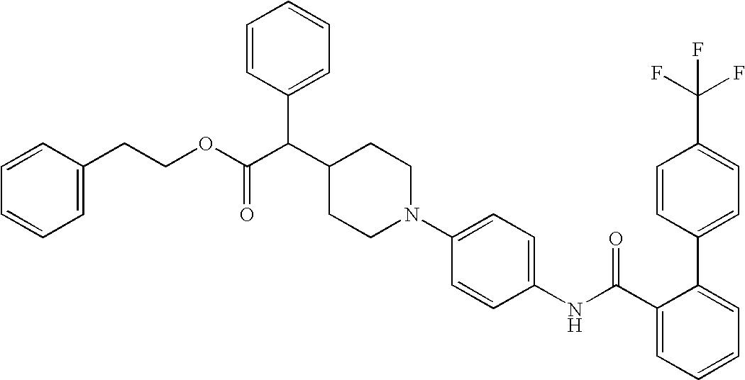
C1=C(C(F)(F)F)C=CC(C2=CC=CC=C2C(NC2=CC=C(N3CCC(C(C4=CC=CC=C4)C(OCCC4=CC=CC=C4)=O)CC3)C=C2)=O)=C1
